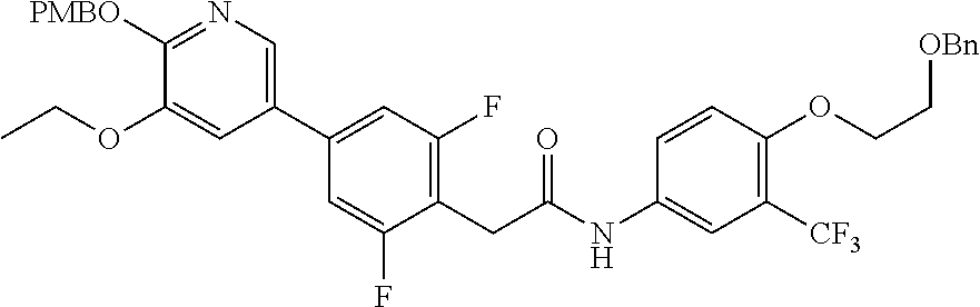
C1(C2=CN=C([PMBO])C(OCC)=C2)=CC(F)=C(CC(NC2=CC([CF3])=C(OCC[OBn])C=C2)=O)C(F)=C1
